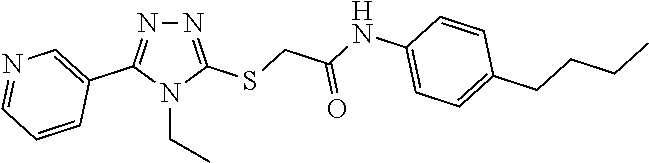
N1=C(SCC(NC2=CC=C(CCCC)C=C2)=O)N(CC)C(C2=CN=CC=C2)=N1
